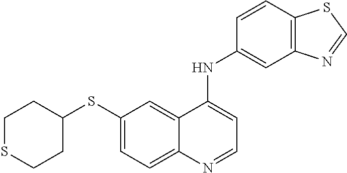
C1(SC2CCSCC2)=CC=C2C(=C1)C(NC1=CC3=C(C=C1)SC=N3)=CC=N2
